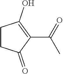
C1CC(=O)C(C(=O)C)=C1O
